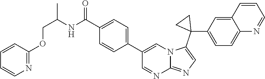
C1=C(C2=CC=C(C(=O)NC(COC3=NC=CC=C3)C)C=C2)C=NC2=NC=C(C3(C4=CC=C5C(=C4)C=CC=N5)CC3)N12
